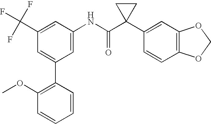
C1=C(NC(C2(C3=CC4=C(C=C3)OCO4)CC2)=O)C=C(C(F)(F)F)C=C1C1=C(OC)C=CC=C1
